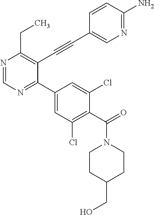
N1=CN=C(C2=CC(Cl)=C(C(N3CCC(CO)CC3)=O)C(Cl)=C2)C(C#CC2=CN=C(N)C=C2)=C1CC
